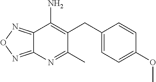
C12=NON=C1N=C(C)C(CC1=CC=C(OC)C=C1)=C2N
